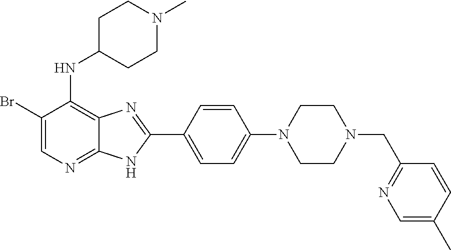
C1(Br)=CN=C2C(=C1NC1CCN(C)CC1)N=C(C1=CC=C(N3CCN(CC4=NC=C(C)C=C4)CC3)C=C1)N2
